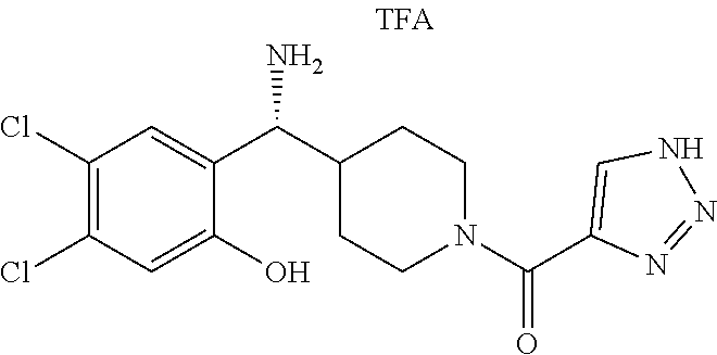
N1=NNC=C1C(N1CCC(C(C2=CC(Cl)=C(Cl)C=C2O)N)CC1)=O
